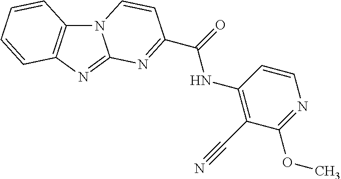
N12C3=C(N=C1N=C(C(=O)NC1=C(C#N)C(OC)=NC=C1)C=C2)C=CC=C3
